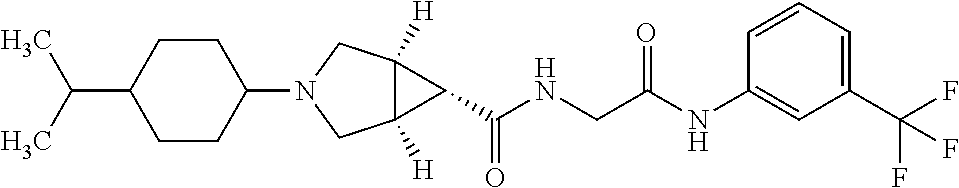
C12([H])C([H])(CN(C3CCC(C(C)C)CC3)C1)C2C(NCC(NC1=CC(C(F)(F)F)=CC=C1)=O)=O
